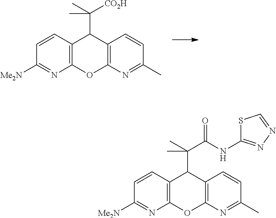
C12=C(N=C(C)C=C1)OC1=C(C2C(C)([CO2H])C)C=CC([Me2N])=N1.C12=C(N=C(C)C=C1)OC1=C(C2C(C)(C(NC2=NN=CS2)=O)C)C=CC([Me2N])=N1
